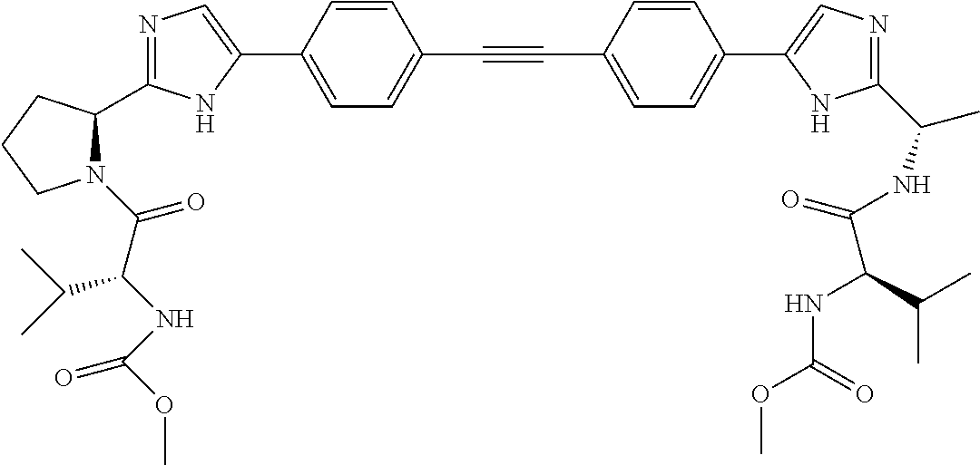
N1=C(C2N(C(C(NC(=O)OC)C(C)C)=O)CCC2)NC(C2=CC=C(C#CC3=CC=C(C4=CN=C(C(C)NC(=O)C(C(C)C)NC(=O)OC)N4)C=C3)C=C2)=C1
